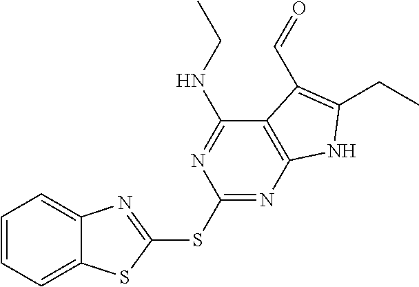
C1=CC=C2C(=C1)N=C(SC1=NC3=C(C(NCC)=N1)C(C=O)=C(CC)N3)S2
